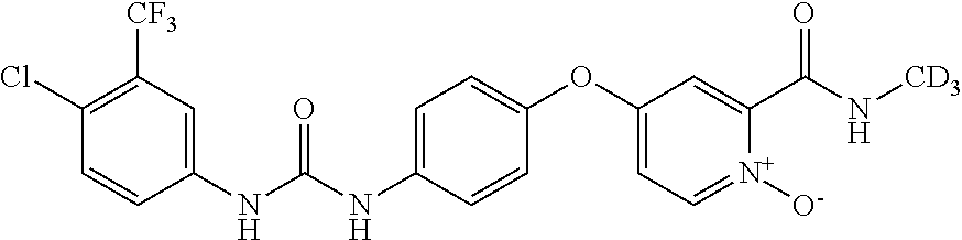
C1(NC(NC2=CC=C(OC3=CC=[N+]([O-])C(C([NH][CD3])=O)=C3)C=C2)=O)=CC([CF3])=C(Cl)C=C1
